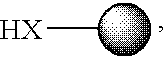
[HX]C
